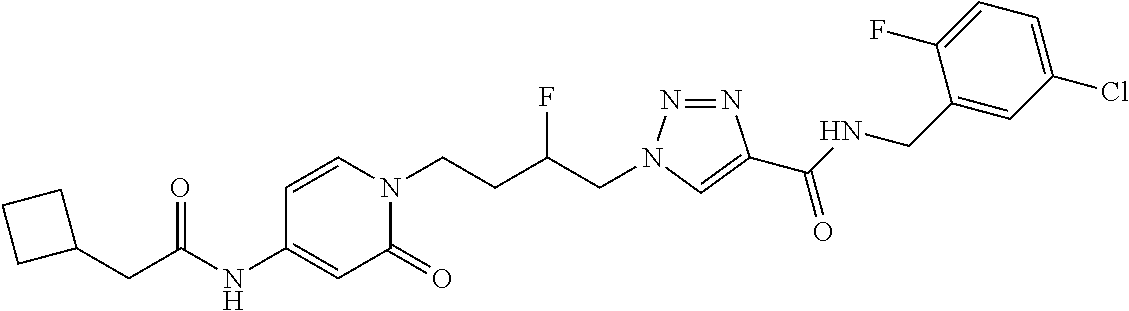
C(NC1=CC(=O)N(CCC(CN2N=NC(C(NCC3=CC(Cl)=CC=C3F)=O)=C2)F)C=C1)(=O)CC1CCC1
